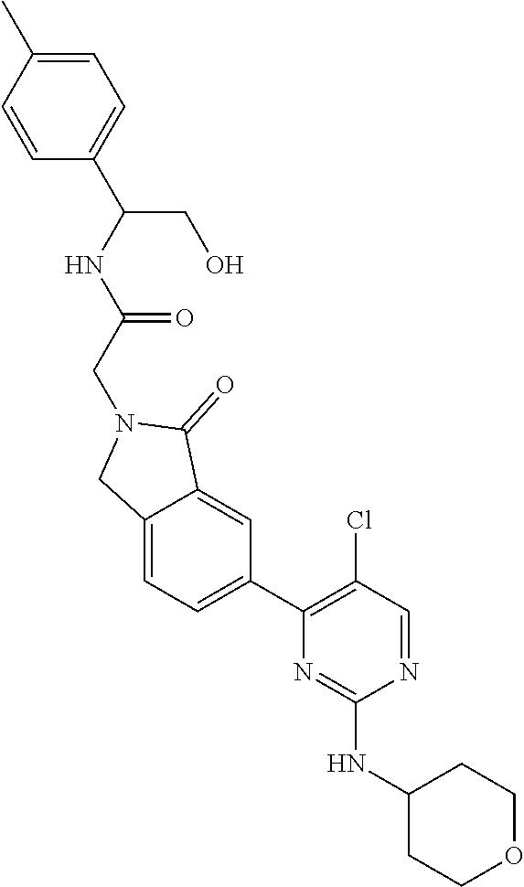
N1=CC(Cl)=C(C2=CC=C3C(=C2)C(=O)N(CC(=O)NC(CO)C2=CC=C(C)C=C2)C3)N=C1NC1CCOCC1
